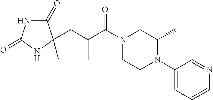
C1(=O)NC(=O)NC1(C)CC(C(N1CCN(C2=CC=CN=C2)C(C)C1)=O)C
